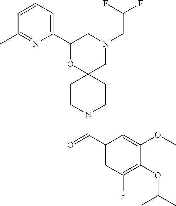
N1(CC(F)F)CC2(OC(C3=CC=CC(C)=N3)C1)CCN(C(C1=CC(F)=C(OC(C)C)C(OC)=C1)=O)CC2
